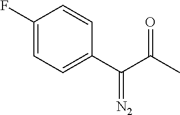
C1(F)=CC=C(C(=[N2])C(C)=O)C=C1
